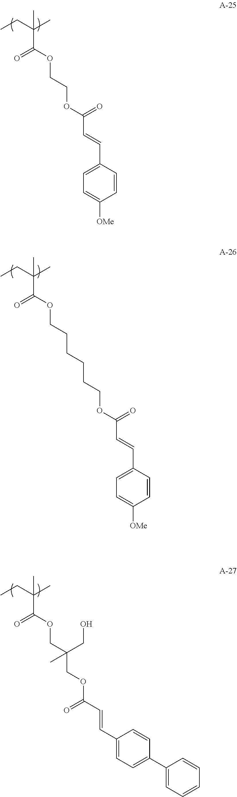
C1=C(C=CC(OCCOC(C(CC)(C)C)=O)=O)C=CC([OMe])=C1.C(CCCCOC(C(CC)(C)C)=O)COC(C=CC1=CC=C([OMe])C=C1)=O.C1(C=CC(OCC(COC(C(CC)(C)C)=O)(CO)C)=O)=CC=C(C2=CC=CC=C2)C=C1
